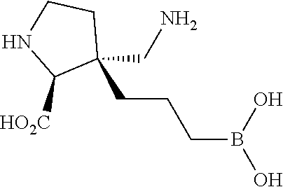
C1(CCCB(O)O)(CN)CCNC1[HO2C]
